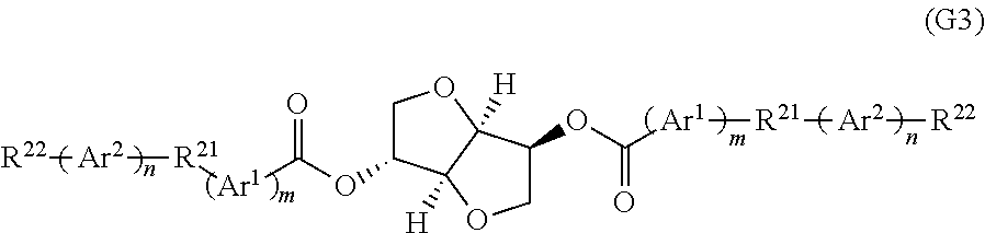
C1C(OC([Ar1][R21][Ar2][R22])=O)C2([H])C([H])(O1)C(OC([Ar1][R21][Ar2][R22])=O)CO2
